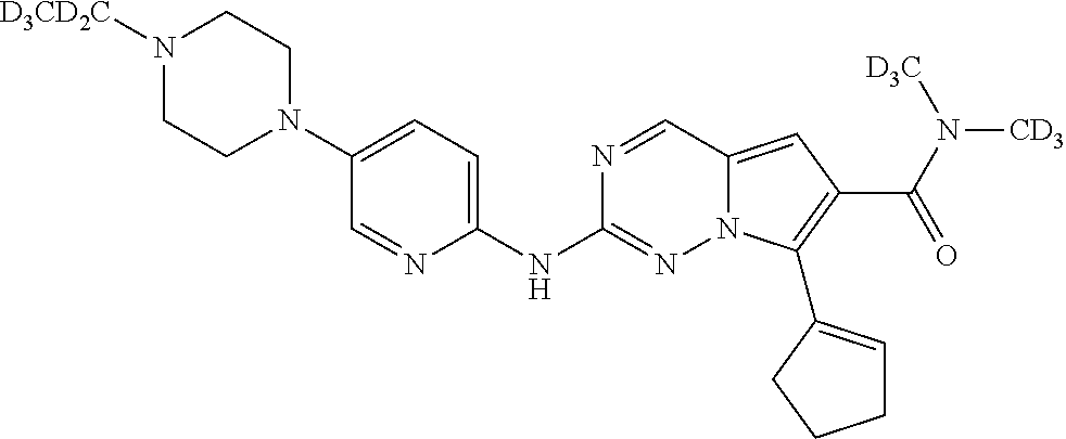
N1(C2=CC=C(NC3=NN4C(=CC(C(=O)N([CD3])[D3C])=C4C4=CCCC4)C=N3)N=C2)CCN([D3CD2C])CC1
